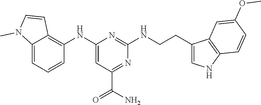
C12=CC=CC(NC3=CC(C(=O)N)=NC(NCCC4=CNC5=C4C=C(OC)C=C5)=N3)=C1C=CN2C
